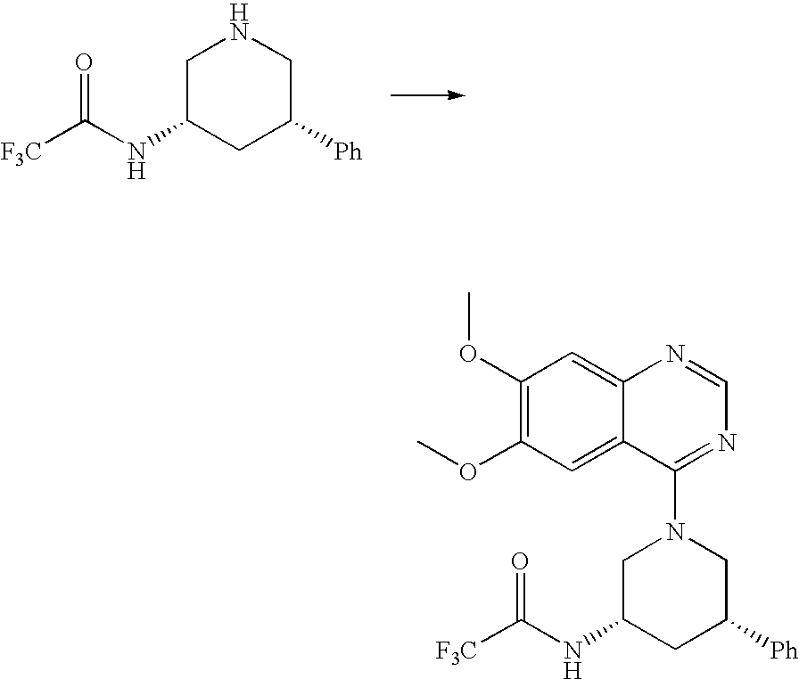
C1C(NC([F3C])=O)CC([Ph])CN1.C1C(NC([F3C])=O)CC([Ph])CN1C1=NC=NC2=CC(OC)=C(OC)C=C12
